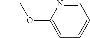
CCOC1=CC=CC=N1
